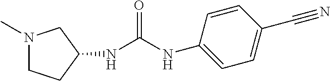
N1(C)CCC(NC(NC2=CC=C(C#N)C=C2)=O)C1
